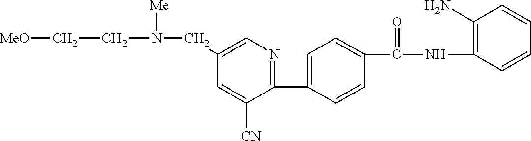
C1(C2=CC=C(C(NC3=C(N)C=CC=C3)=O)C=C2)=NC=C(CN(CC[MeO])[Me])C=C1[CN]
